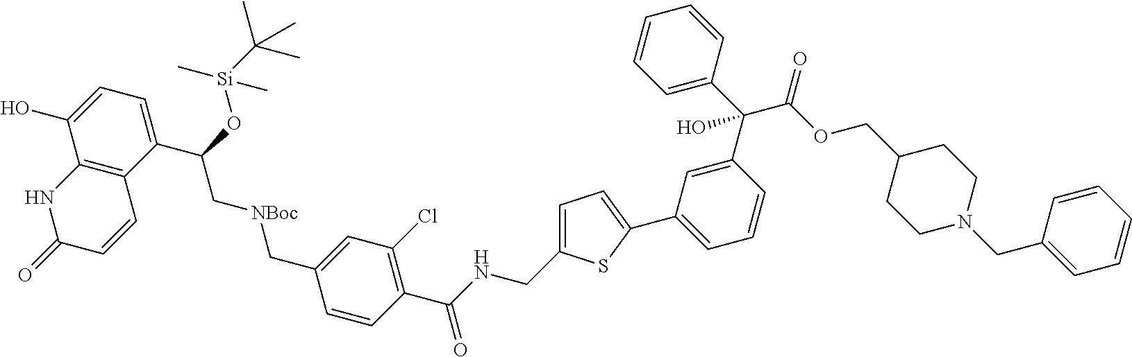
C12=C(C(C(O[Si](C)(C)C(C)(C)C)C[NBoc]CC3=CC(Cl)=C(C(NCC4=CC=C(C5=CC=CC(C(C6=CC=CC=C6)(C(OCC6CCN(CC7=CC=CC=C7)CC6)=O)O)=C5)S4)=O)C=C3)=CC=C1O)C=CC(=O)N2
